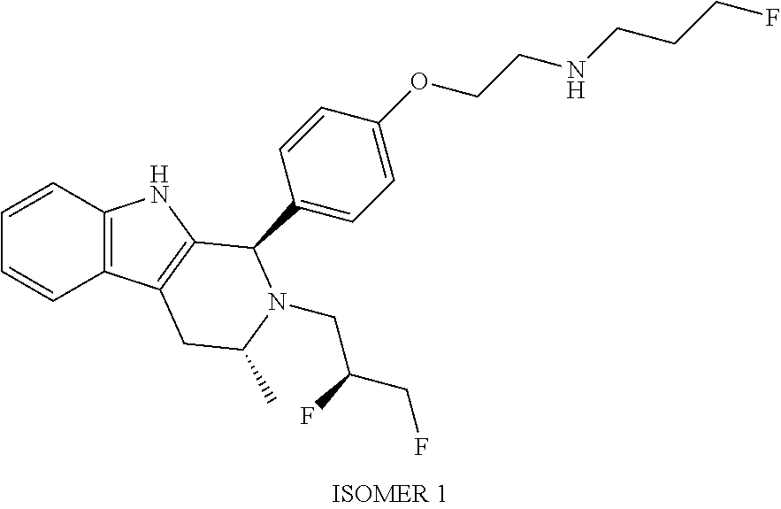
C1=CC2=C(C=C1)C1=C(N2)C(C2=CC=C(OCCNCCCF)C=C2)N(CC(CF)F)C(C)C1
